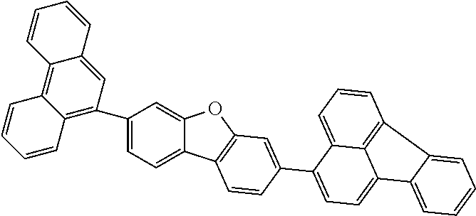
C12=CC(C3=C4C(=C5C(=C3)C=CC=C5)C=CC=C4)=CC=C1C1=C(O2)C=C(C2=CC=C3C4=C(C=CC=C24)C2=CC=CC=C32)C=C1
